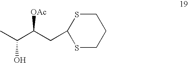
S1CCCSC1CC(C(C)O)[OAc]
